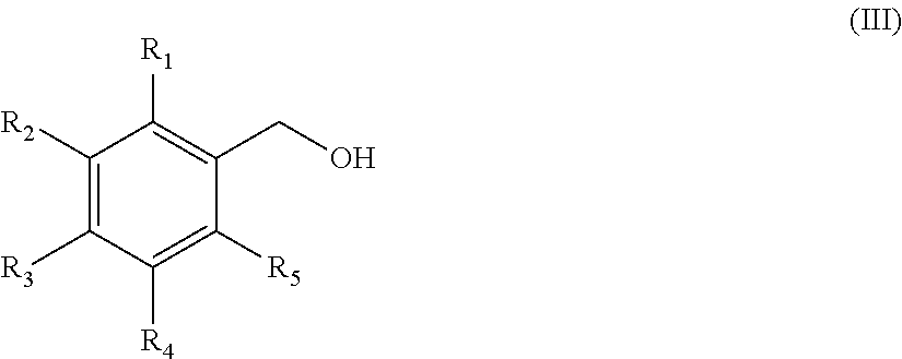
C1([R2])=C([R3])C([R4])=C([R5])C(CO)=C1[R1]
